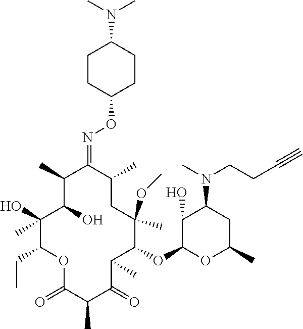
C1(C)C(O)C(C)(O)C(CC)OC(=O)C(C)C(=O)C(C)C(OC2OC(C)CC(N(C)CCC#C)C2O)C(C)(OC)CC(C)C1=NOC1CCC(N(C)C)CC1
